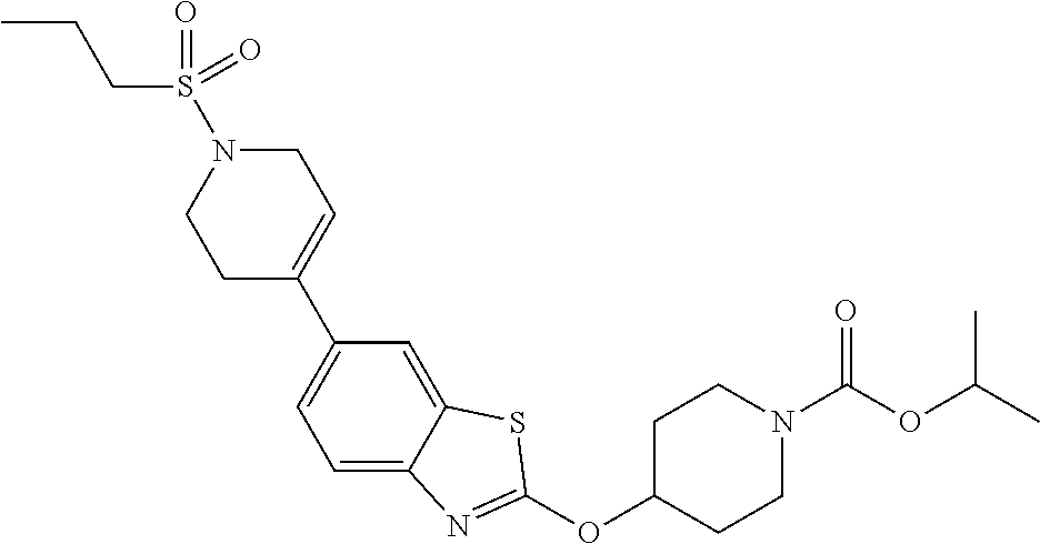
C1C(C2=CC=C3C(=C2)SC(OC2CCN(C(=O)OC(C)C)CC2)=N3)=CCN(S(=O)(CCC)=O)C1
